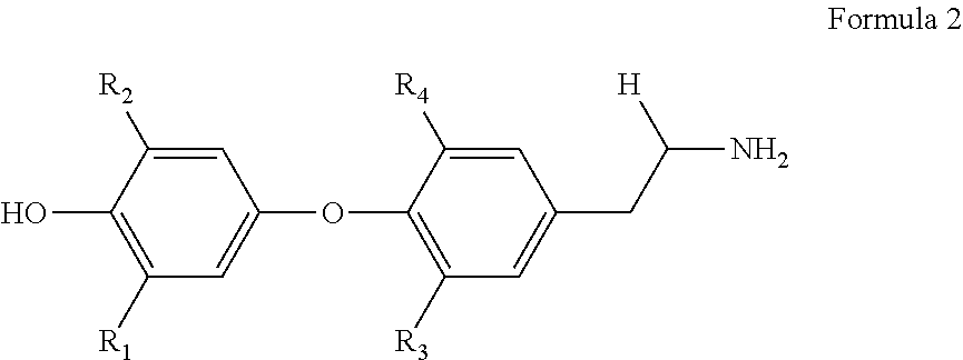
C1=C([R2])C(O)=C([R1])C=C1OC1=C([R3])C=C(CC(N)[H])C=C1[R4]
